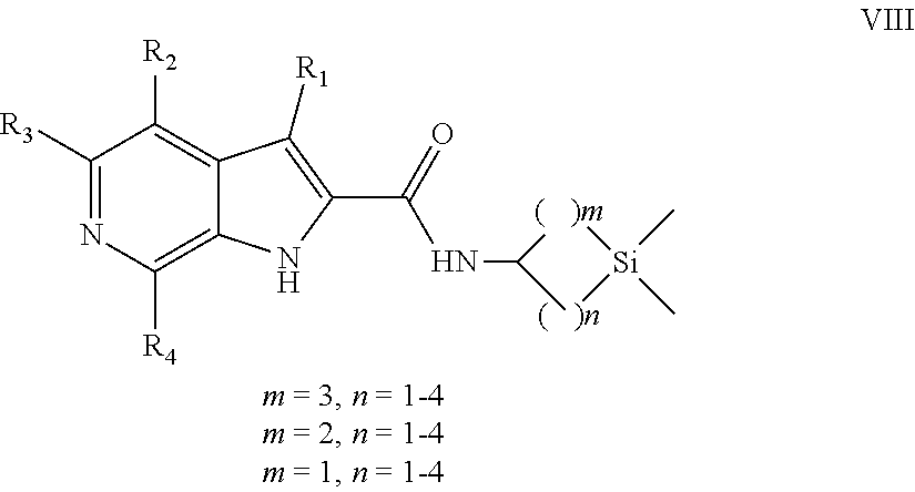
C1(NC(C2=C([R1])C3=C([R2])C([R3])=NC([R4])=C3N2)=O)[(   )m][Si](C)(C)[(   )n]1
